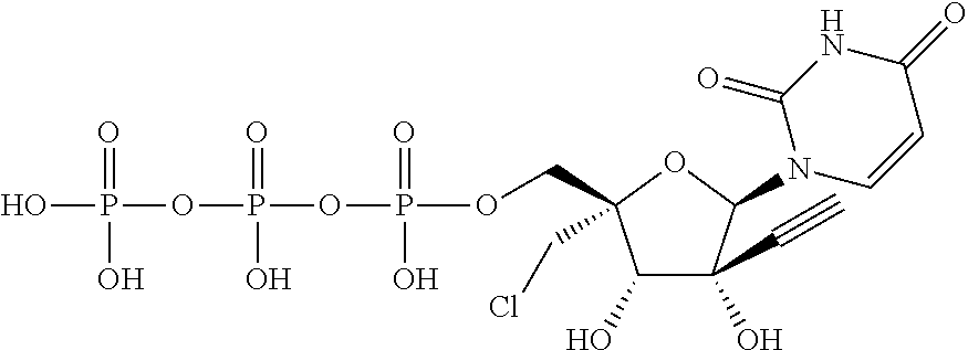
C1(O)C(O)(C#C)C(N2C=CC(=O)NC2=O)OC1(CCl)COP(OP(OP(O)(=O)O)(=O)O)(=O)O
